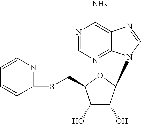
N1=CN=C2C(=C1N)N=CN2C1C(O)C(O)C(CSC2=NC=CC=C2)O1
